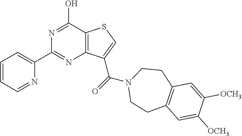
C1=CC=NC(C2=NC3=C(C(O)=N2)SC=C3C(N2CCC3=C(CC2)C=C([OCH3])C([OCH3])=C3)=O)=C1
